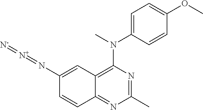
C1(C)=NC(N(C)C2=CC=C(OC)C=C2)=C2C(=N1)C=CC(N=[N+]=[N-])=C2
